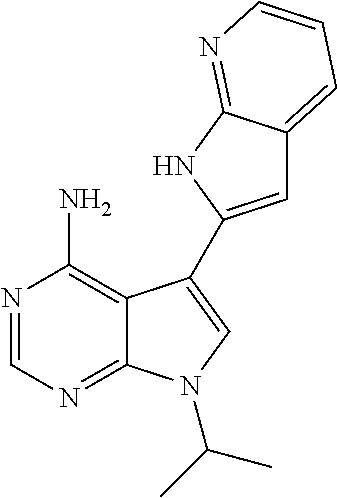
C12=C(N)N=CN=C1N(C(C)C)C=C2C1=CC2=CC=CN=C2N1
